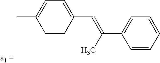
CC1=CC=C(C=C(C2=CC=CC=C2)C)C=C1
